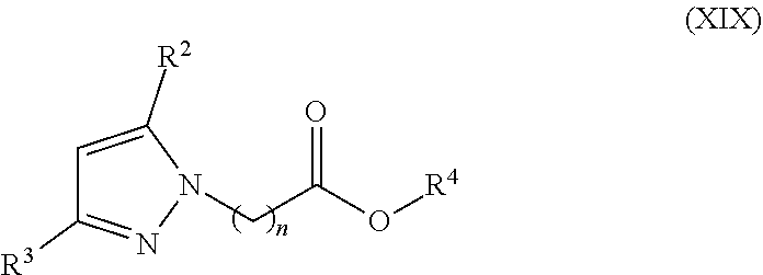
C1=C([R2])N(CC(O[R4])=O)N=C1[R3]
